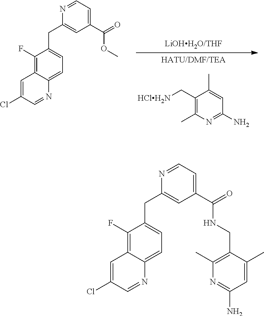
C1(C[HClH2N])=C(C)N=C(N)C=C1C.N1=CC=C(C(=O)OC)C=C1CC1=CC=C2C(=C1F)C=C(Cl)C=N2.N1=CC=C(C(=O)NCC2=C(C)N=C(N)C=C2C)C=C1CC1=CC=C2C(=C1F)C=C(Cl)C=N2
